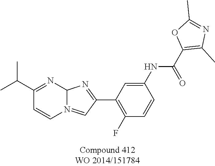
C(C)(C)C1=NC2N(=CC(C3=C(F)C=CC(NC(C4=C(C)N=C(C)O4)=O)=C3)=N2)C=C1
